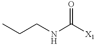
C(CNC([X1])=O)C
